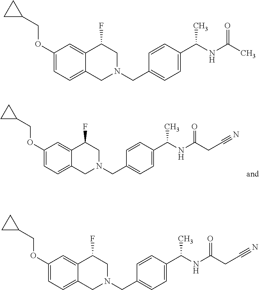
C1(OCC2CC2)=CC=C2C(=C1)C(F)CN(CC1=CC=C(C(NC(C)=O)C)C=C1)C2.C1(OCC2CC2)=CC=C2C(=C1)C(F)CN(CC1=CC=C(C(NC(CC#N)=O)C)C=C1)C2.C1(OCC2CC2)=CC=C2C(=C1)C(F)CN(CC1=CC=C(C(NC(CC#N)=O)C)C=C1)C2
